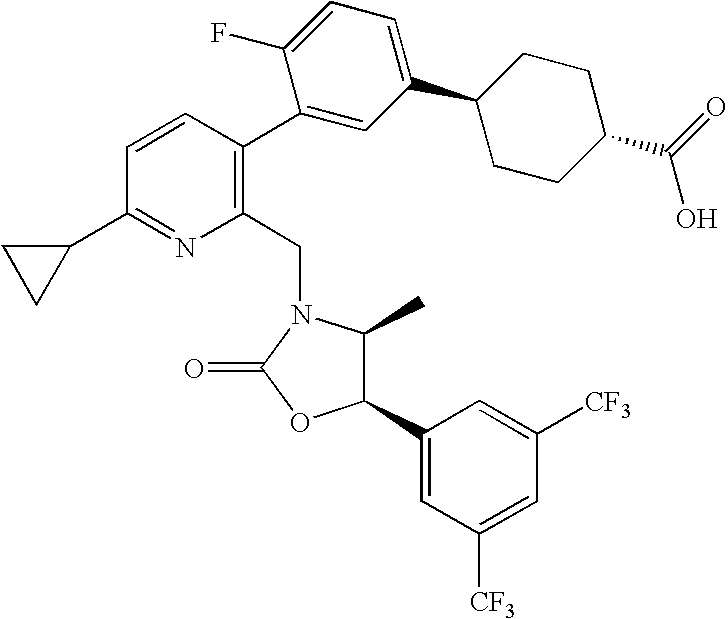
C1(C2=CC([CF3])=CC([CF3])=C2)C(C)N(CC2=C(C3=CC(C4CCC(C(=O)O)CC4)=CC=C3F)C=CC(C3CC3)=N2)C(=O)O1
